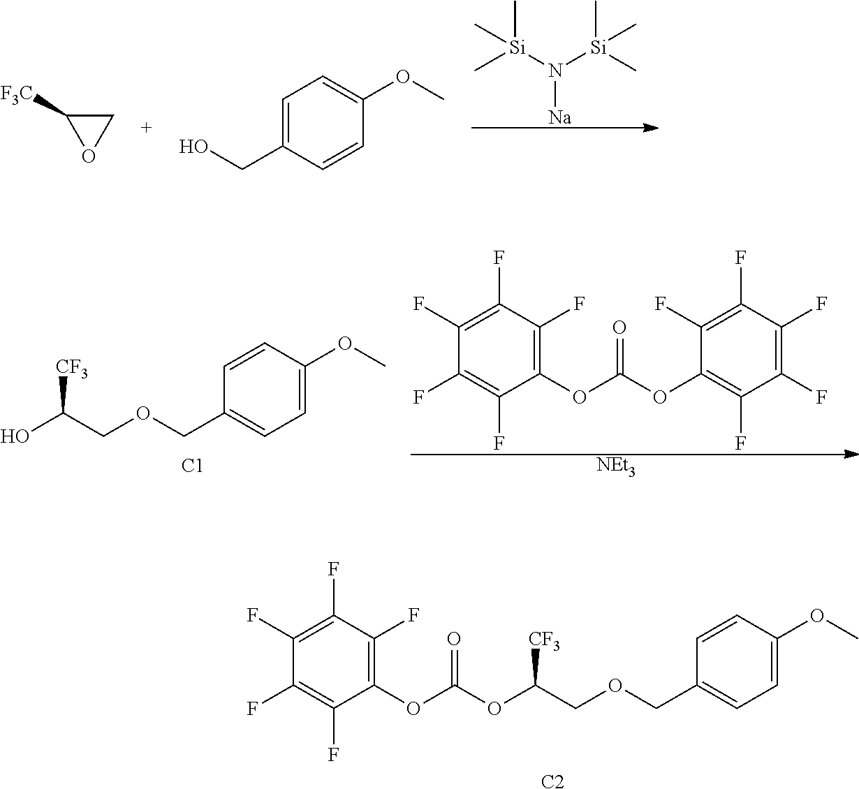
[Na]N([Si](C)(C)C)[Si](C)(C)C.C1C([F3C])O1.C1=C(CO)C=CC(OC)=C1.C1=CC(COCC(O)[CF3])=CC=C1OC.[C1].C1(F)=C(F)C(F)=C(F)C(OC(OC2=C(F)C(F)=C(F)C(F)=C2F)=O)=C1F.[NEt3].[C2].C1=CC(COCC([CF3])OC(OC2=C(F)C(F)=C(F)C(F)=C2F)=O)=CC=C1OC
